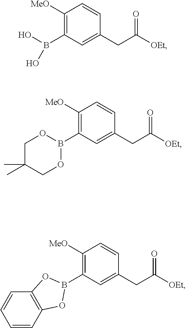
C1([MeO])=C(B(O)O)C=C(CC([OEt])=O)C=C1.C1([MeO])=C(B2OCC(C)(C)CO2)C=C(CC([OEt])=O)C=C1.C1([MeO])=C(B2OC3=C(C=CC=C3)O2)C=C(CC([OEt])=O)C=C1
